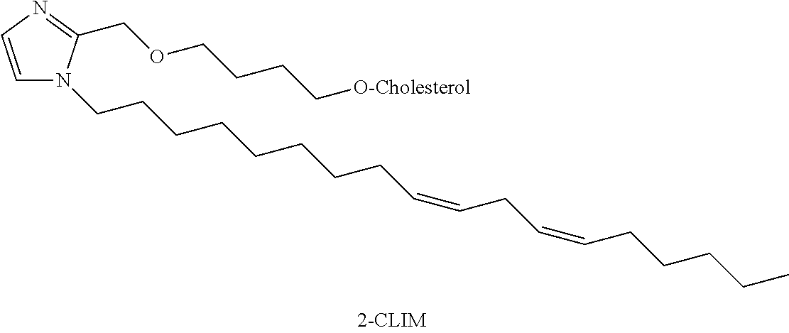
C1=CN=C(COCCCC[O-Cholesterol])N1CCCCCCCCC=CCC=CCCCCC
